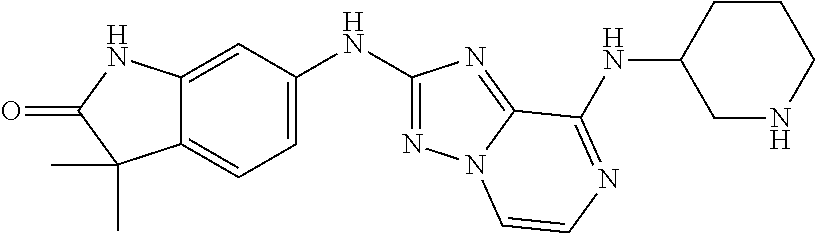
C1=C(NC2=NN3C(=N2)C(NC2CNCCC2)=NC=C3)C=C2C(=C1)C(C)(C)C(=O)N2
